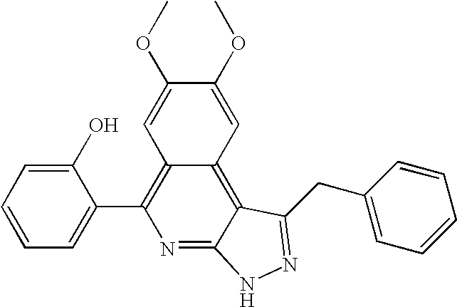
C1=CC=C(O)C(C2=C3C(=C4C(=N2)NN=C4CC2=CC=CC=C2)C=C(OC)C(OC)=C3)=C1
